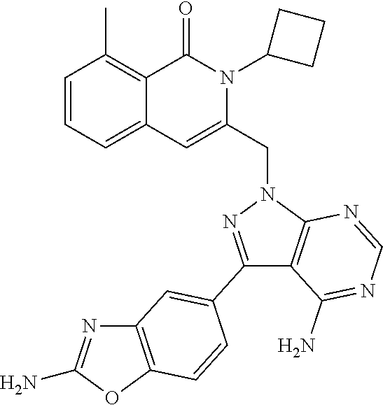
C1=CC=C2C(=C1C)C(=O)N(C1CCC1)C(CN1N=C(C3=CC4=C(OC(N)=N4)C=C3)C3=C1N=CN=C3N)=C2
